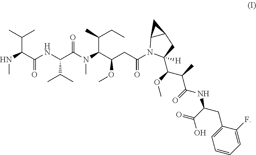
C(C(C(O)=O)NC(=O)C(C(OC)C1([H])CC2C(N1C(CC(C(N(C(C(NC(C(NC)C(C)C)=O)C(C)C)=O)C)C(C)CC)OC)=O)C2)C)C1=CC=CC=C1F
